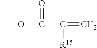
COC(C(=C)[R15])=O
